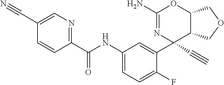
C1(C(NC2=CC=C(F)C(C3(C#C)N=C(N)OC4C3COC4)=C2)=O)=NC=C(C#N)C=C1
